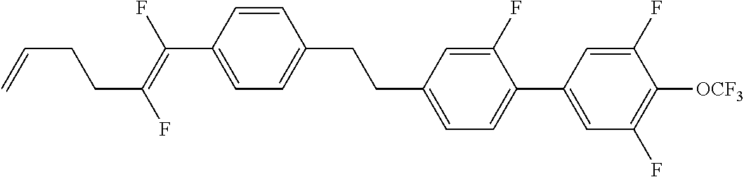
C1=CC(C(=C(F)CCC=C)F)=CC=C1CCC1=CC=C(C2=CC(F)=C([OCF3])C(F)=C2)C(F)=C1
